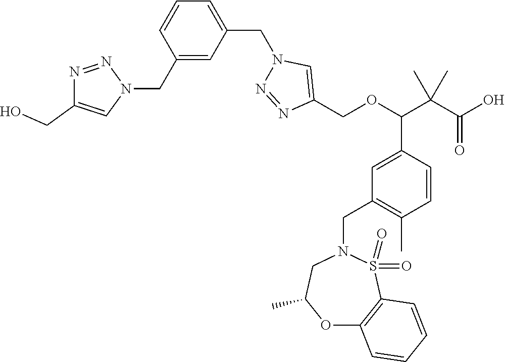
C1(CN2N=NC(CO)=C2)=CC(CN2C=C(COC(C(C(O)=O)(C)C)C3=CC(CN4CC(C)OC5=C(S4(=O)=O)C=CC=C5)=C(C)C=C3)N=N2)=CC=C1
